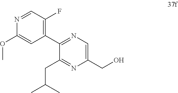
N1=C(C2=C(F)C=NC(OC)=C2)C(CC(C)C)=NC(CO)=C1
